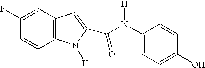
C12=C(C=CC(F)=C1)N([H])C(C(N(C1=CC=C(O)C=C1)[H])=O)=C2
